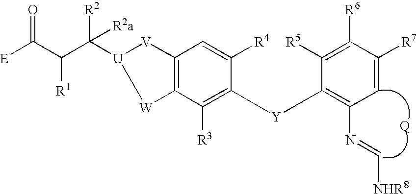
C1([R3])=C([Y]C2=C(N=C[NHR8])C=C([R7])C([R6])=C2[R5])C([R4])=CC2=C1[W][U](C(C(C([E])=O)[R1])([R2])[R2a])[V]2
